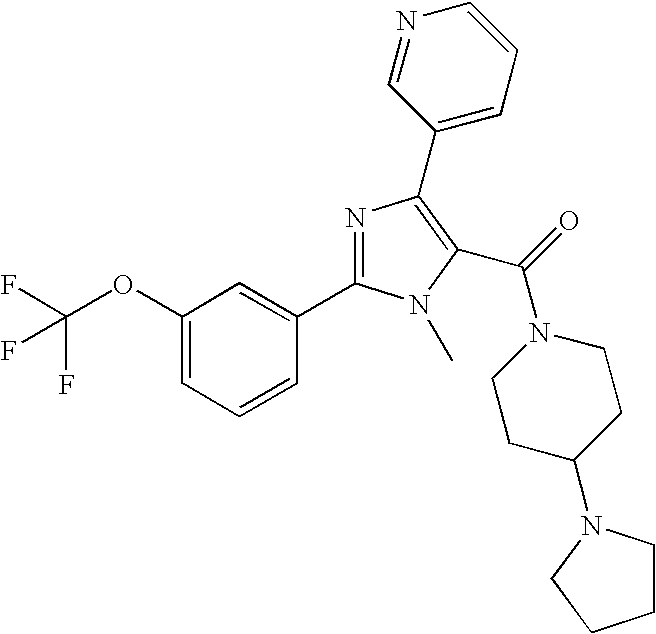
C(OC1=CC=CC(C2=NC(C3=CC=CN=C3)=C(C(=O)N3CCC(N4CCCC4)CC3)N2C)=C1)(F)(F)F
